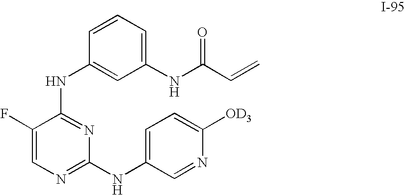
C1(NC(C=C)=O)=CC=CC(NC2=NC(NC3=CC=C([OD3])N=C3)=NC=C2F)=C1
